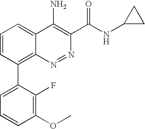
C1=C(C2=C3C(=CC=C2)C(N)=C(C(NC2CC2)=O)N=N3)C(F)=C(OC)C=C1
